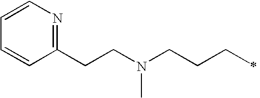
C1=CN=C(CCN(CCCC)C)C=C1
